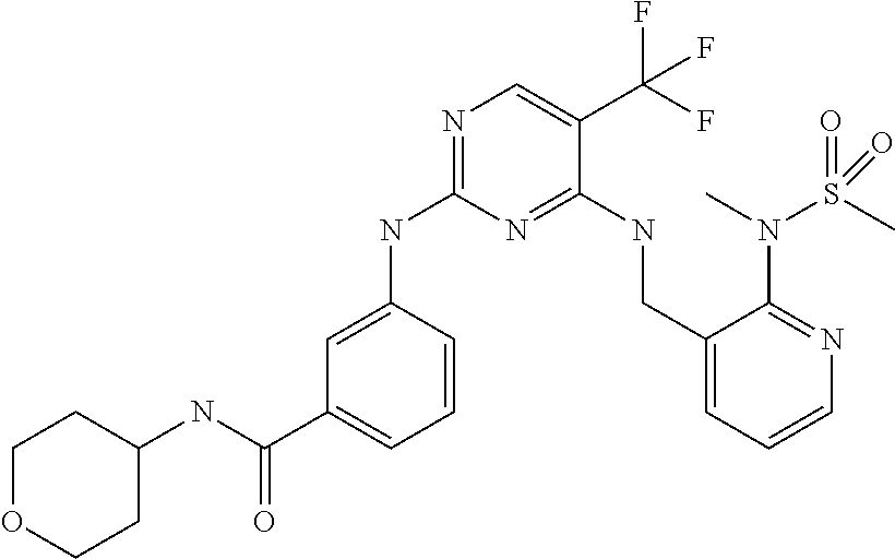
C1=C(NC2=NC=C(C(F)(F)F)C(NCC3=CC=CN=C3N(C)S(C)(=O)=O)=N2)C=CC=C1C(NC1CCOCC1)=O
